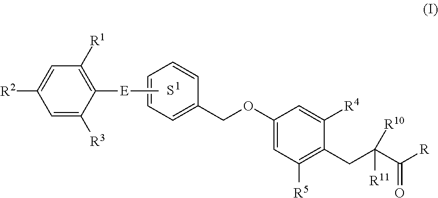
C1=C([R3])C([E]C)=C([R1])C=C1[R2].C1=CC=C(COC2=CC([R5])=C(CC(C([R])=O)([R11])[R10])C([R4])=C2)C=C1
